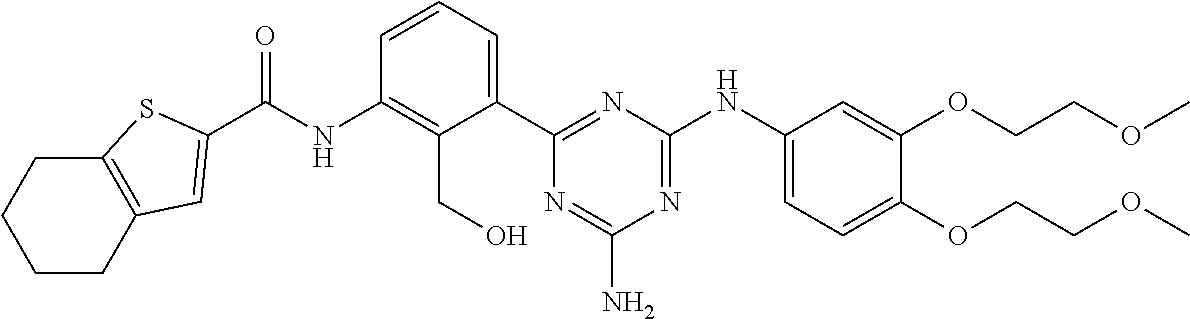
N(C1=C(CO)C(C2=NC(NC3=CC=C(OCCOC)C(OCCOC)=C3)=NC(N)=N2)=CC=C1)C(=O)C1=CC2=C(CCCC2)S1
